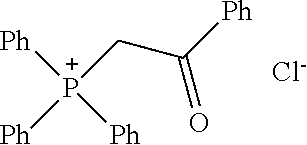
[Ph][P+]([Ph])(CC([Ph])=O)[Ph].[Cl-]
